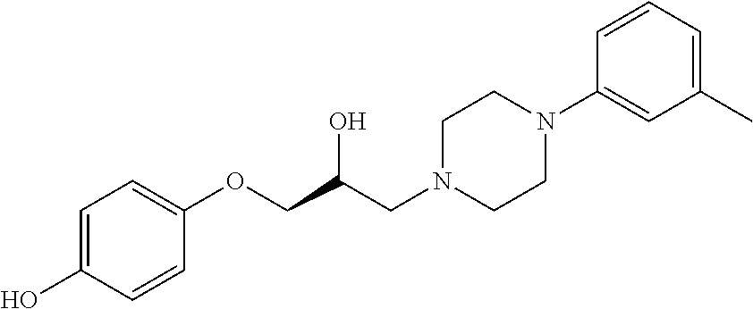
C1=CC(OCC(CN2CCN(C3=CC(C)=CC=C3)CC2)O)=CC=C1O
